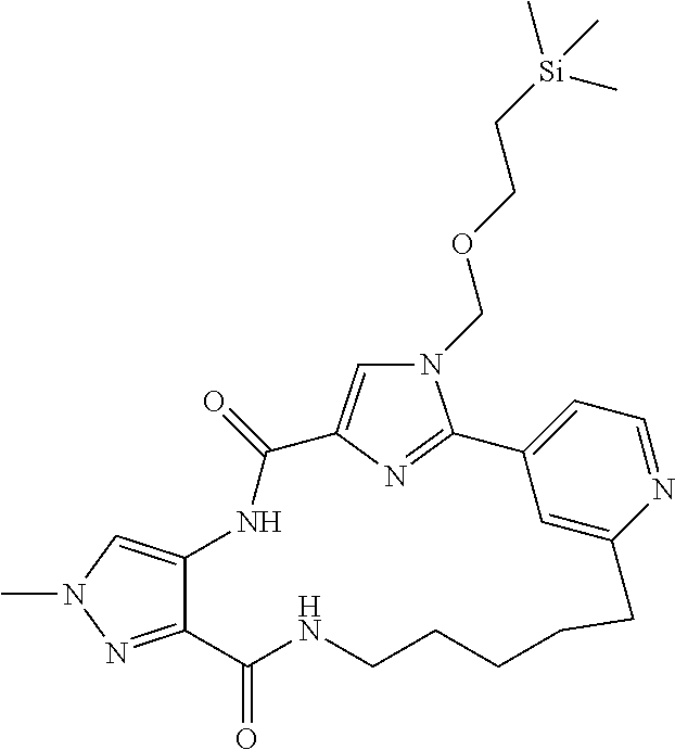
C12=NN(C)C=C1NC(=O)C1=CN(COCC[Si](C)(C)C)C(=N1)C1=CC=NC(=C1)CCCCCNC2=O
